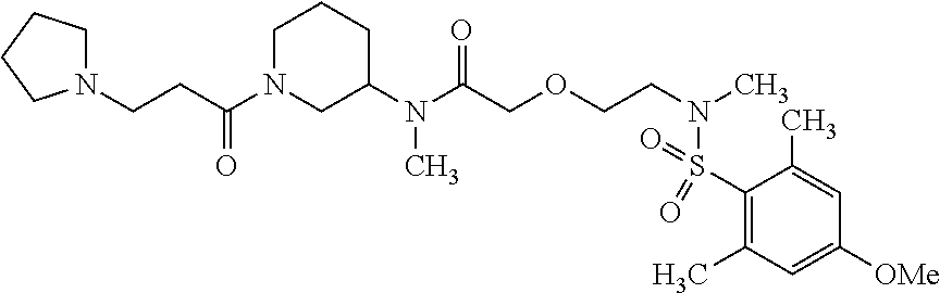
C1N(C(CCN2CCCC2)=O)CC(N(C(COCCN(C)S(C2=C(C)C=C([OMe])C=C2C)(=O)=O)=O)C)CC1
